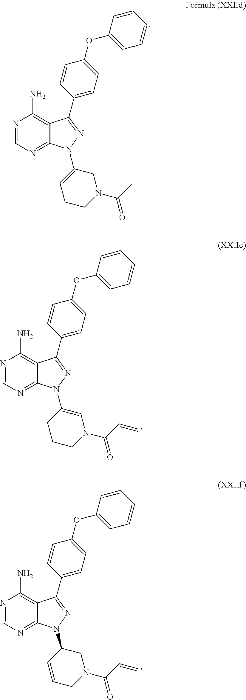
N1=CN=C2C(=C1N)C(C1=CC=C(OC3=CC=CC=C3)C=C1)=NN2C1=CCCN(C(=O)C)C1.N1=CN=C2C(=C1N)C(C1=CC=C(OC3=CC=CC=C3)C=C1)=NN2C1=CN(C(=O)C=C)CCC1.N1=CN=C2C(=C1N)C(C1=CC=C(OC3=CC=CC=C3)C=C1)=NN2C1C=CCN(C(=O)C=C)C1
